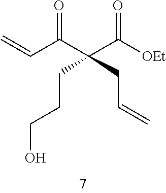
C=CC(C(C([OEt])=O)(CCCO)CC=C)=O
